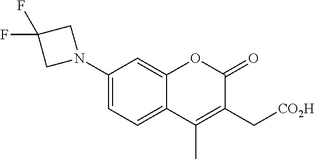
C1(N2CC(F)(F)C2)=CC=C2C(=C1)OC(=O)C(C[CO2H])=C2C
